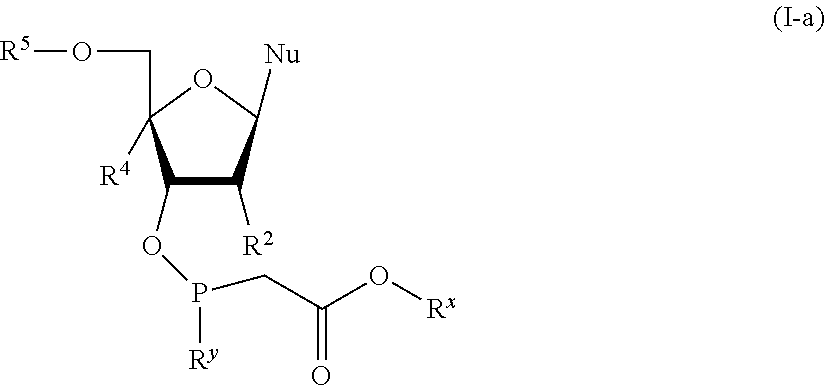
C1(OP(CC(O[Rx])=O)[Ry])C([R2])C([Nu])OC1(CO[R5])[R4]
